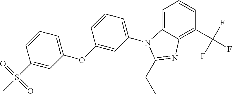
C1(N2C3=CC=CC(C(F)(F)F)=C3N=C2CC)=CC=CC(OC2=CC=CC(S(C)(=O)=O)=C2)=C1
